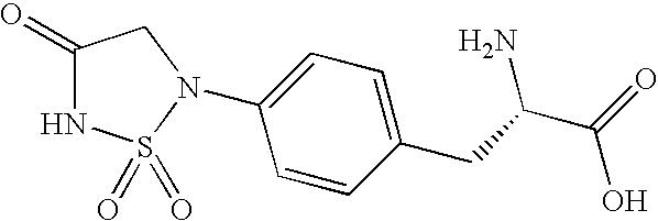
C1(=O)NS(=O)(=O)N(C2=CC=C(CC(N)C(O)=O)C=C2)C1
